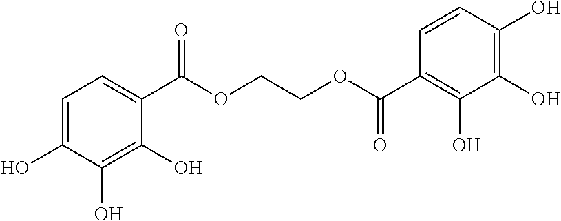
C1=C(O)C(O)=C(O)C(C(OCCOC(C2=C(O)C(O)=C(O)C=C2)=O)=O)=C1
